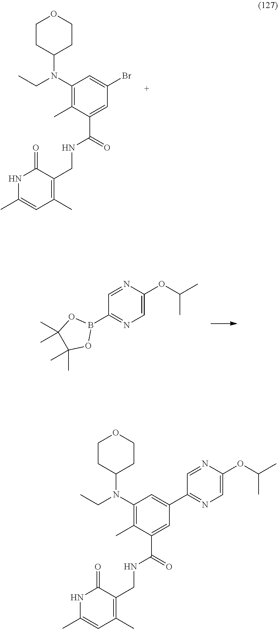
C1CC(N(C2=C(C)C(C(=O)NCC3=C(C)C=C(C)NC3=O)=CC(Br)=C2)CC)CCO1.O(C1=CN=C(B2OC(C)(C)C(C)(C)O2)C=N1)C(C)C.C1CC(N(C2=C(C)C(C(=O)NCC3=C(C)C=C(C)NC3=O)=CC(C3=NC=C(OC(C)C)N=C3)=C2)CC)CCO1
